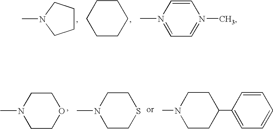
C1CCCCC1.CN1=CC=N(C)C=C1.N1(C)CCCC1.CN1CCOCC1.CN1CCSCC1.CN1CCC(C2=CC=CC=C2)CC1
